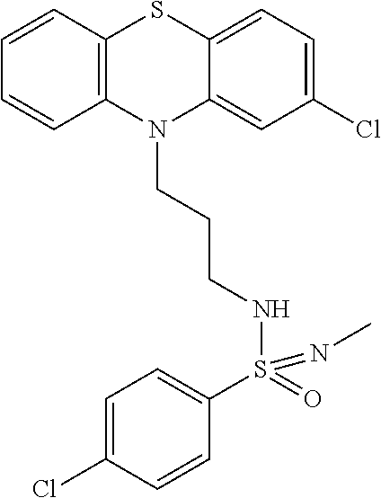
C1=CC2=C(C=C1)N(CCCNS(C1=CC=C(Cl)C=C1)(=O)=NC)C1=CC(Cl)=CC=C1S2
